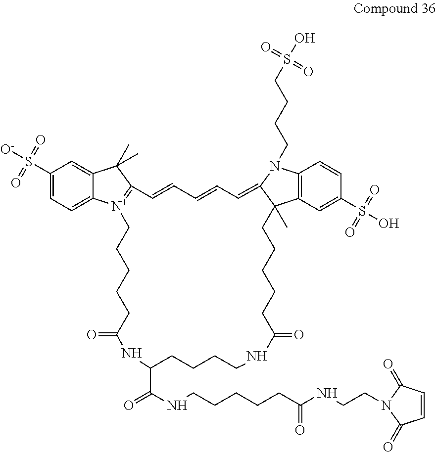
C1(S(=O)(=O)[O-])=CC=C2C(=C1)C(C)(C)C1=[N+]2CCCCCC(=O)NC(C(NCCCCCC(NCCN2C(=O)C=CC2=O)=O)=O)CCCCNC(=O)CCCCCC2(C)C3=C(N(CCCCS(O)(=O)=O)C2=CC=CC=C1)C=CC(S(=O)(O)=O)=C3
